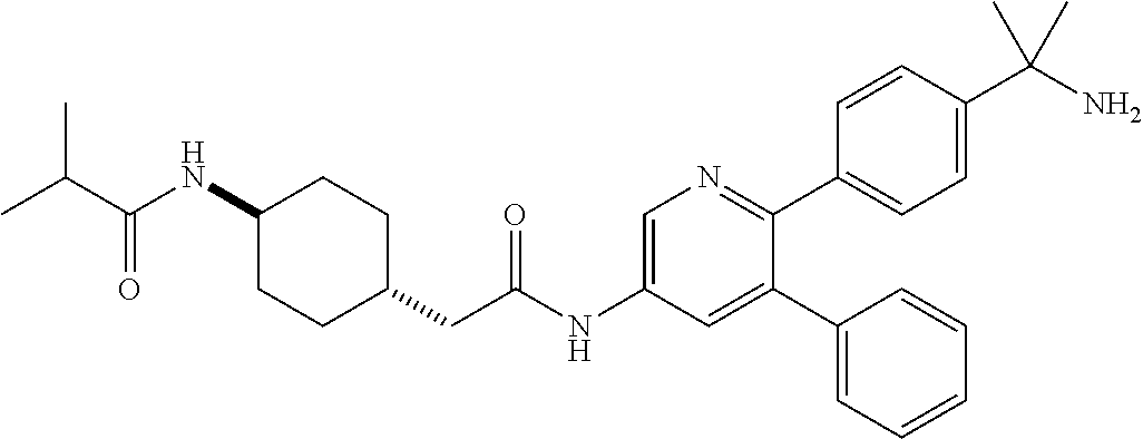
C1(NC(=O)C(C)C)CCC(CC(NC2=CN=C(C3=CC=C(C(N)(C)C)C=C3)C(C3=CC=CC=C3)=C2)=O)CC1
